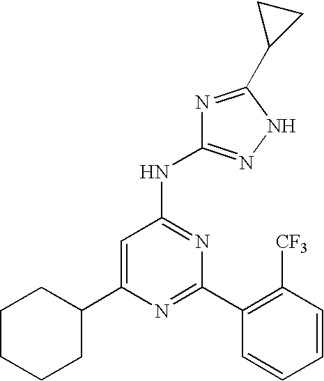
C1=C(C2CCCCC2)N=C(C2=C([CF3])C=CC=C2)N=C1NC1=NNC(C2CC2)=N1
